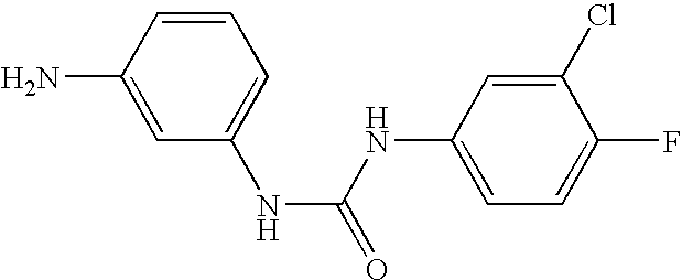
C1=CC(N)=CC(NC(=O)NC2=CC=C(F)C(Cl)=C2)=C1
